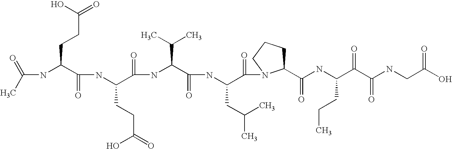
CC(=O)NC(C(NC(C(NC(C(NC(C(=O)N1C(C(=O)NC(C(C(NCC(=O)O)=O)=O)CCC)CCC1)CC(C)C)=O)C(C)C)=O)CCC(O)=O)=O)CCC(=O)O
